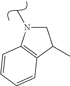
C1C(C)C2=C(C=CC=C2)N1C
